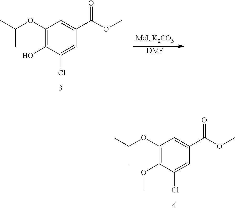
C1(OC(C)C)=C(OC)C(Cl)=CC(C(OC)=O)=C1.C1(OC(C)C)=C(O)C(Cl)=CC(C(OC)=O)=C1.[DMF]
